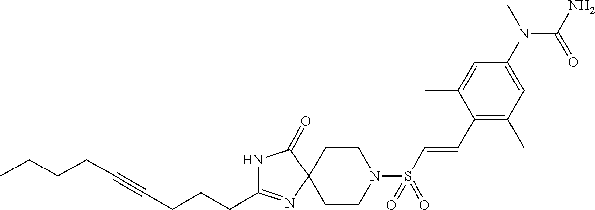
C(C1=NC2(C(=O)N1)CCN(S(C=CC1=C(C)C=C(N(C)C(=O)N)C=C1C)(=O)=O)CC2)CCC#CCCCC
